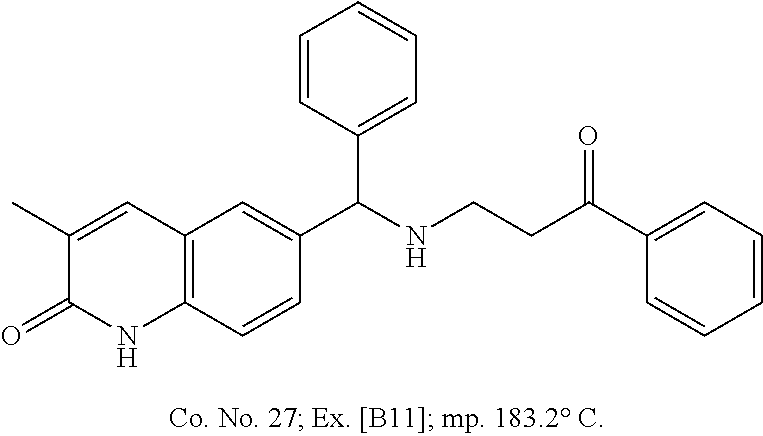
C1(C)=CC2=C(C=CC(C(NCCC(C3=CC=CC=C3)=O)C3=CC=CC=C3)=C2)NC1=O
